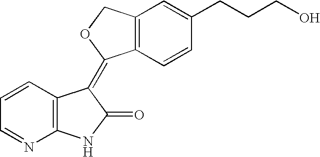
C1=CC2=C(N=C1)NC(=O)C2=C1C2=C(C=C(CCCO)C=C2)CO1
